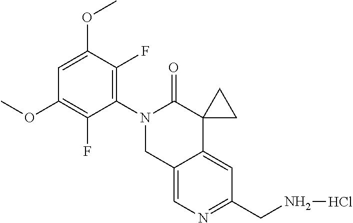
C12=CN=C(CNCl)C=C1C1(C(=O)N(C3=C(F)C(OC)=CC(OC)=C3F)C2)CC1
